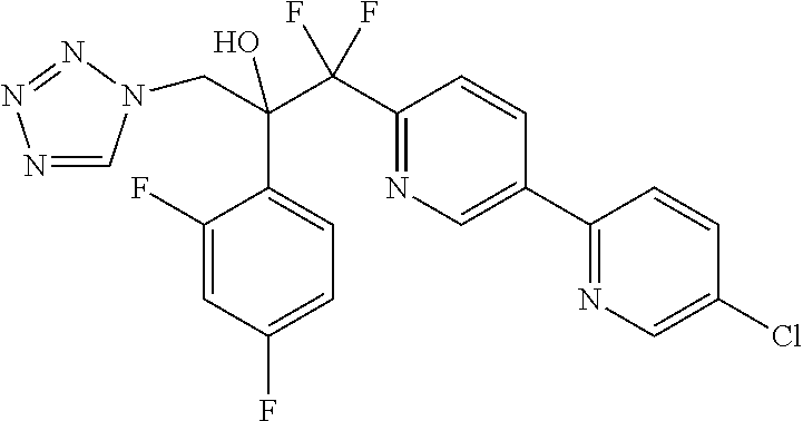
C(C(C(C1=NC=C(C2=NC=C(Cl)C=C2)C=C1)(F)F)(O)C1=CC=C(F)C=C1F)N1C=NN=N1
